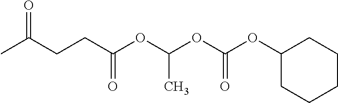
CC(CCC(OC(OC(OC1CCCCC1)=O)C)=O)=O
